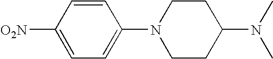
C1([O2N])=CC=C(N2CCC(N(C)C)CC2)C=C1
